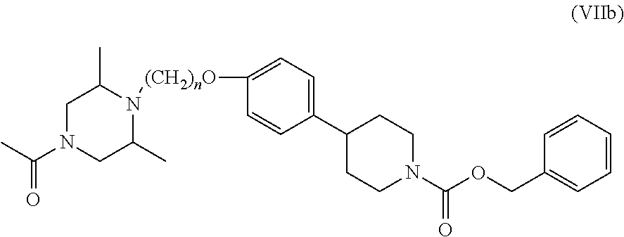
C1([(CH2)nO]N2C(C)CN(C(C)=O)CC2C)=CC=C(C2CCN(C(OCC3=CC=CC=C3)=O)CC2)C=C1
